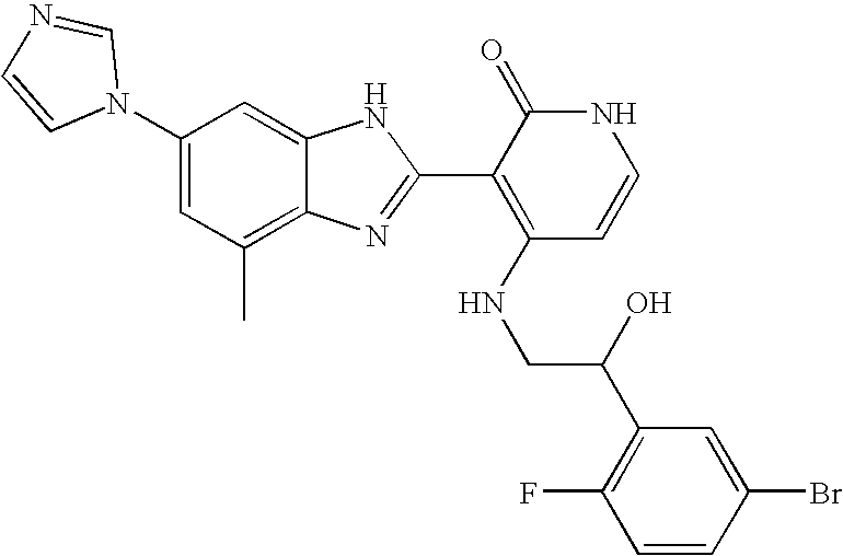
C1(C)=C2C(=CC(N3C=NC=C3)=C1)NC(C1=C(NCC(C3=C(F)C=CC(Br)=C3)O)C=CNC1=O)=N2
